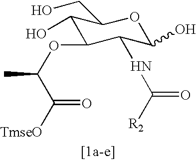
C1(O)C(OC(C([TmseO])=O)C)C(NC([R2])=O)C(O)OC1CO
